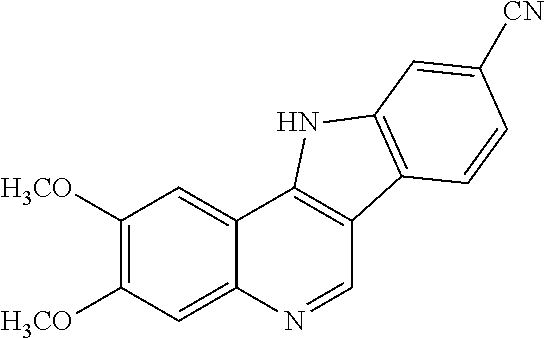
C1([H3CO])=C([H3CO])C=C2C(=C1)C1=C(C=N2)C2=C(N1)C=C([CN])C=C2
